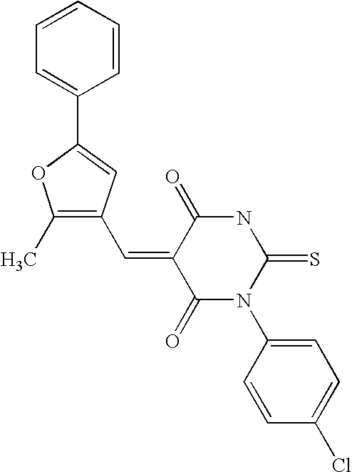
C1(C)=C(C=C2C(=O)N(C3=CC=C(Cl)C=C3)C(=S)NC2=O)C=C(C2=CC=CC=C2)O1
